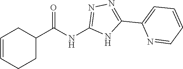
C1(C(NC2=NN=C(C3=CC=CC=N3)N2)=O)CCC=CC1
